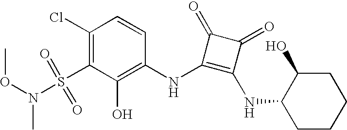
O(N(S(C1=C(Cl)C=CC(NC2=C(NC3CCCCC3O)C(=O)C2=O)=C1O)(=O)=O)C)C
